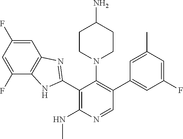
C1(C2=NC3=C(N2)C(F)=CC(F)=C3)=C(NC)N=CC(C2=CC(F)=CC(C)=C2)=C1N1CCC(N)CC1
